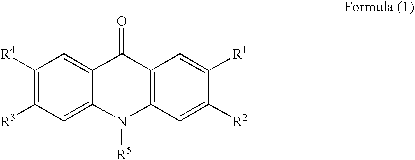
C1([R4])=C([R3])C=C2C(=C1)C(=O)C1=C(N2[R5])C=C([R2])C([R1])=C1
